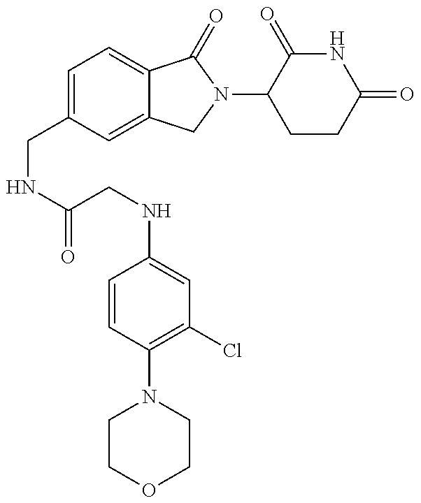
C(NC(=O)CNC1=CC(Cl)=C(N2CCOCC2)C=C1)C1=CC=C2C(=C1)CN(C1CCC(=O)NC1=O)C2=O
